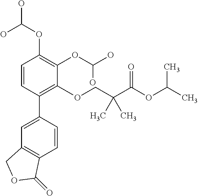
C1=CC(C2=CC3=C(C=C2)C(=O)OC3)=C(OCC(C(OC(C)C)=O)(C)C)C(OC(O)O)=C1OC(O)O
